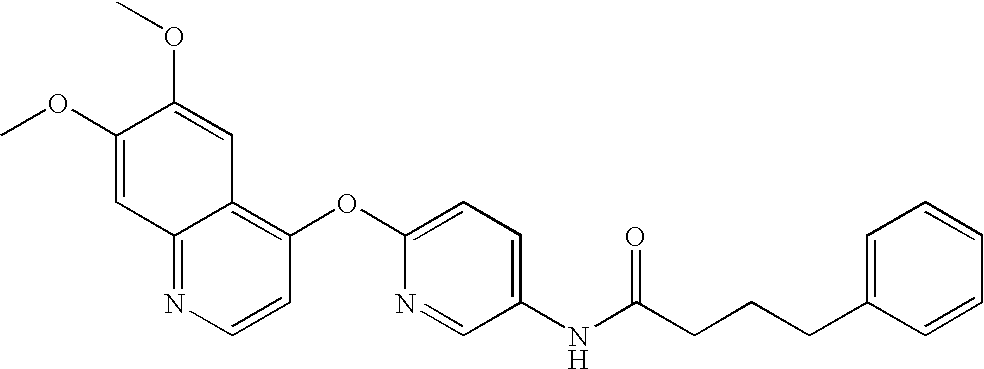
C1(OC)=CC2=NC=CC(OC3=CC=C(NC(CCCC4=CC=CC=C4)=O)C=N3)=C2C=C1OC
